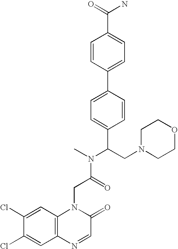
C(C(N(C)C(CN1CCOCC1)C1=CC=C(C2=CC=C(C(=O)N)C=C2)C=C1)=O)N1C2=C(C=C(Cl)C(Cl)=C2)N=CC1=O
